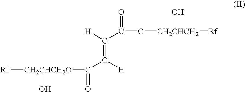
[Rf][CH2CHCH2O](O)C(=O)C(=C([H])C(=O)C[CH2CHCH2](O)[Rf])[H]
